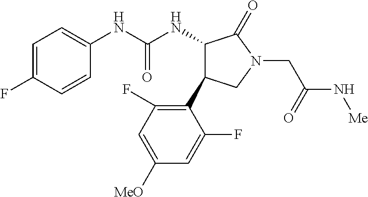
N(C(NC1C(=O)N(CC(N[Me])=O)CC1C1=C(F)C=C([MeO])C=C1F)=O)C1=CC=C(F)C=C1
